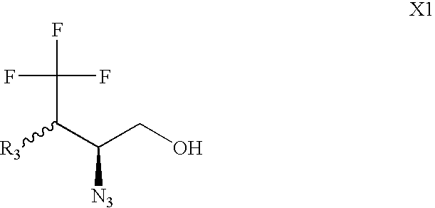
[R3]C(C(CO)[N3])C(F)(F)F
